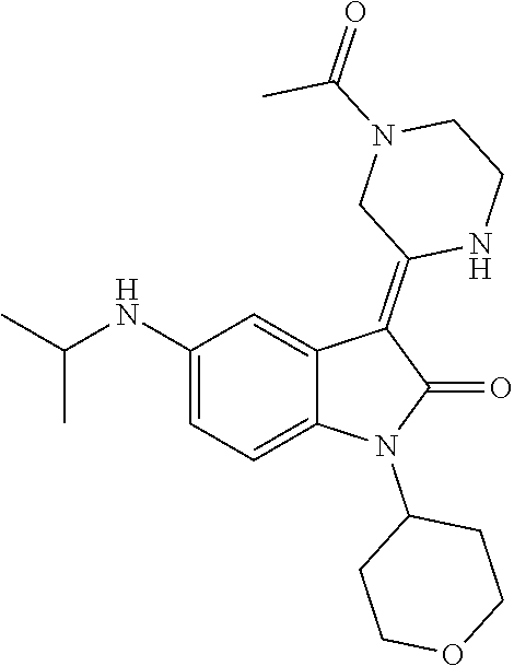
N(C1=CC=C2C(=C1)C(=C1NCCN(C(=O)C)C1)C(=O)N2C1CCOCC1)C(C)C
